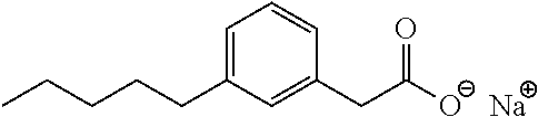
C1=C(CCCCC)C=C(CC([O-])=O)C=C1.[Na]
